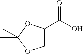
O=C(O)C1COC(C)(C)O1
